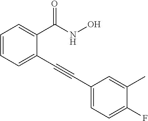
C1=CC=C(C#CC2=CC=C(F)C(C)=C2)C(C(NO)=O)=C1
